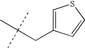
C1=C(CC(C)(C)C)C=CS1
